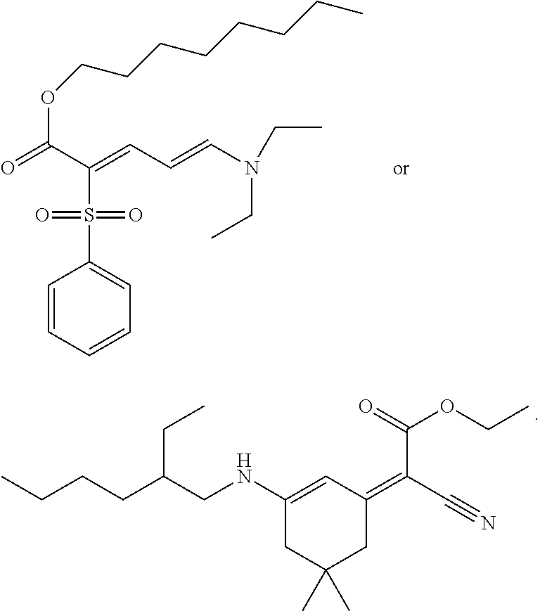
C1=CC=CC=C1S(C(C(=O)OCCCCCCCC)=CC=CN(CC)CC)(=O)=O.C1(NCC(CCCC)CC)=CC(=C(C#N)C(OCC)=O)CC(C)(C)C1
